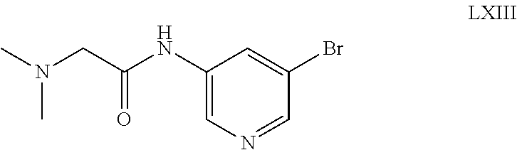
C1(Br)=CC(NC(CN(C)C)=O)=CN=C1
